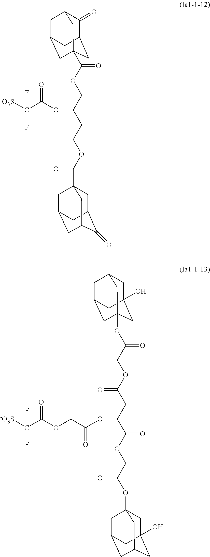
C1(=O)C2CC3(C(OCC(CCOC(C45CC6C(=O)C(CC(C4)C6)C5)=O)OC(C([-O3S])(F)F)=O)=O)CC(CC1C3)C2.C1C2(O)CC3(OC(COC(CC(C(OCC(=O)OC45CC6(O)CC(CC(C4)C6)C5)=O)OC(COC(C([-O3S])(F)F)=O)=O)=O)=O)CC(CC1C3)C2
